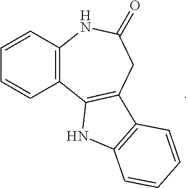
C12=C(NC(=O)CC3=C1NC1=C3C=CC=C1)C=CC=C2
